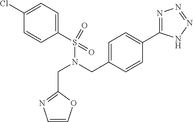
C1(Cl)=CC=C(S(N(CC2=CC=C(C3=NN=NN3)C=C2)CC2=NC=CO2)(=O)=O)C=C1
